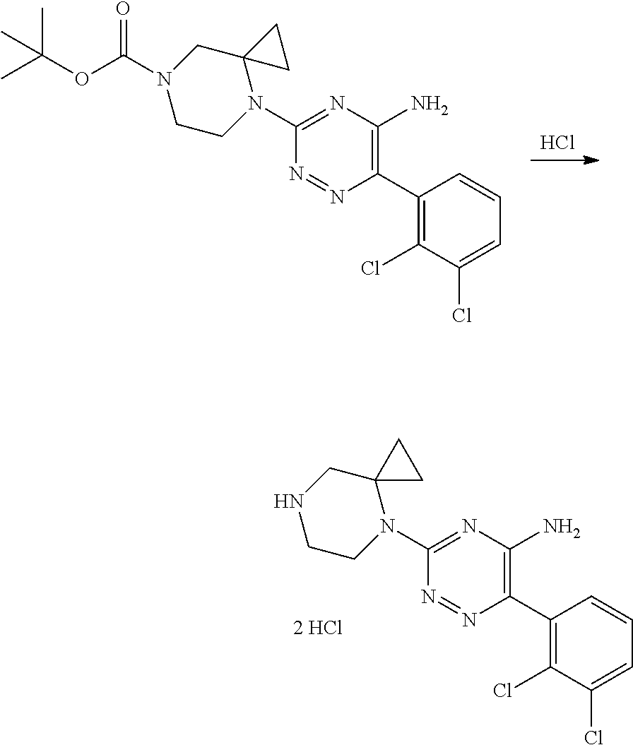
Cl.N1=NC(C2=C(Cl)C(Cl)=CC=C2)=C(N)N=C1N1C2(CN(C(OC(C)(C)C)=O)CC1)CC2.N1=NC(C2=C(Cl)C(Cl)=CC=C2)=C(N)N=C1N1C2(CNCC1)CC2
